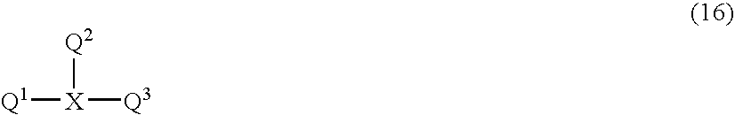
[Q1][X]([Q3])[Q2]
